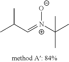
C(C=[N+](C(C)(C)C)[O-])(C)C
